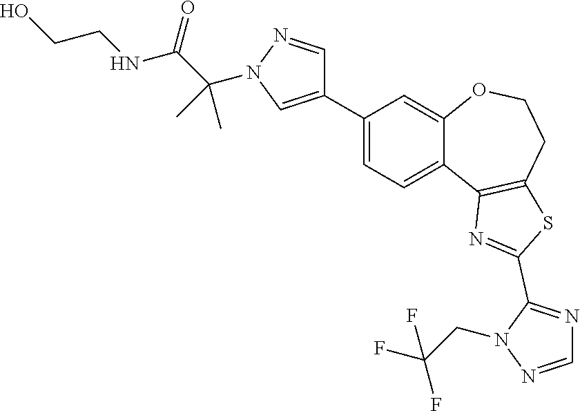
C1(C2=CN(C(C(NCCO)=O)(C)C)N=C2)=CC=C2C(=C1)OCCC1=C2N=C(C2=NC=NN2CC(F)(F)F)S1
